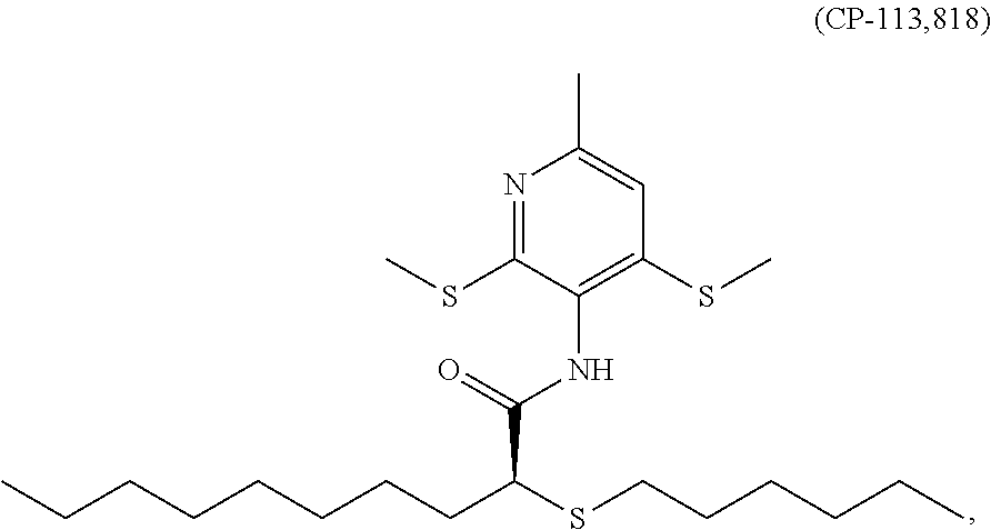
N1=C(SC)C(NC(C(CCCCCCCC)SCCCCCC)=O)=C(SC)C=C1C
